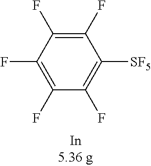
C1(F)=C(F)C(F)=C(F)C(F)=C1[SF5]
